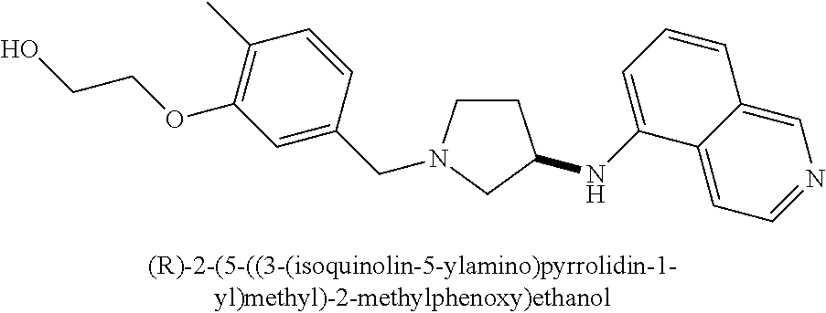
C1CN(CC2=CC(OCCO)=C(C)C=C2)CC1NC1=CC=CC2=CN=CC=C12
